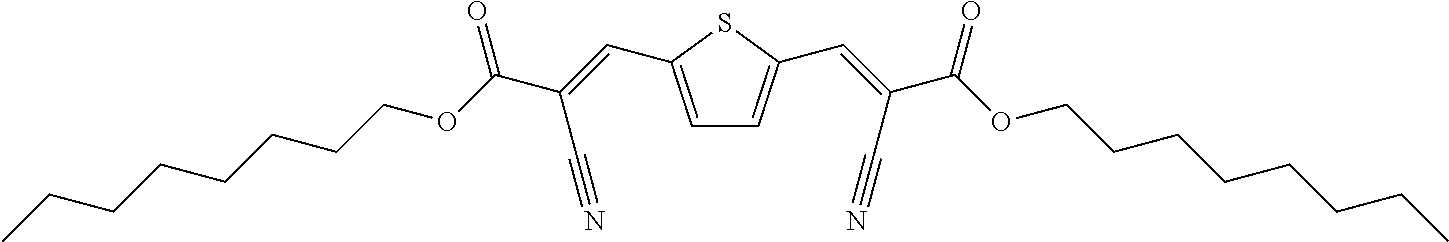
CCCCCCCCOC(C(=CC1=CC=C(C=C(C(OCCCCCCCC)=O)C#N)S1)C#N)=O
